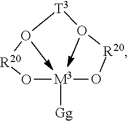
[M3]1([Gg])O[R20]O[T3]O[R20]O1
